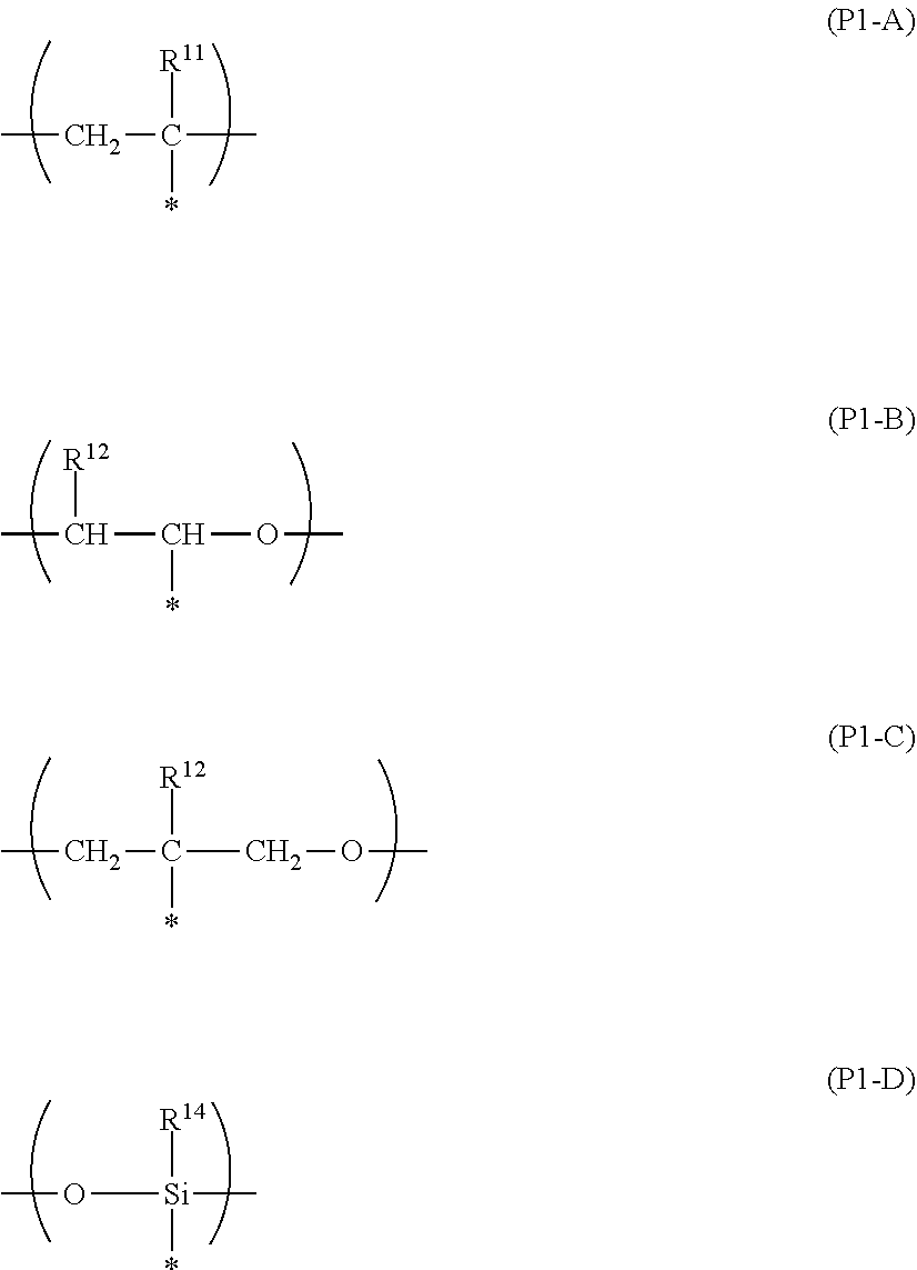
CCC(C)([R11])*.CC(C(OC)*)[R12].CO[Si](C)([R14])*.CCC(COC)([R12])*
